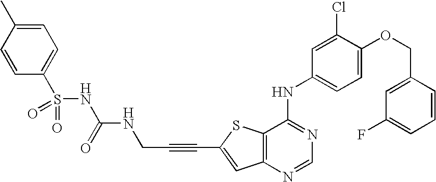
C12=C(SC(C#CCNC(NS(C3=CC=C(C)C=C3)(=O)=O)=O)=C1)C(NC1=CC=C(OCC3=CC(F)=CC=C3)C(Cl)=C1)=NC=N2
